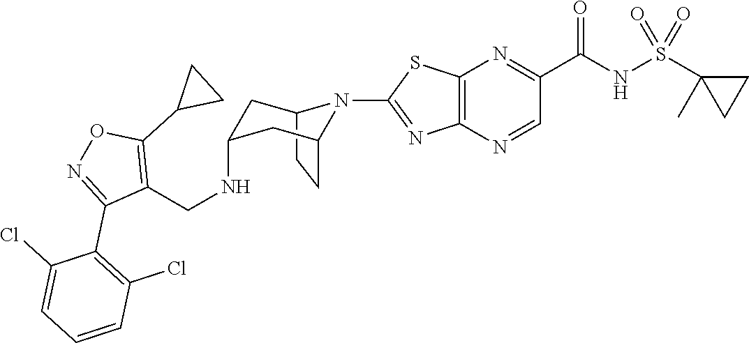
C12CCC(CC(NCC3=C(C4CC4)ON=C3C3=C(Cl)C=CC=C3Cl)C1)N2C1=NC2=C(N=C(C(NS(C3(C)CC3)(=O)=O)=O)C=N2)S1
